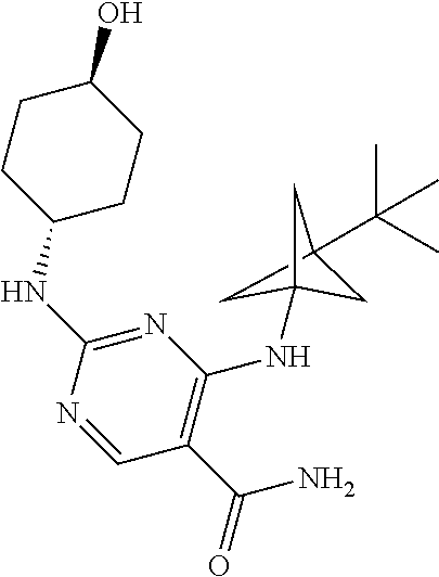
C1CC(NC2=NC(NC34CC(C(C)(C)C)(C3)C4)=C(C(=O)N)C=N2)CCC1O
